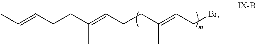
CC(=CCCC(=CCCC(=CCBr)C)C)C
